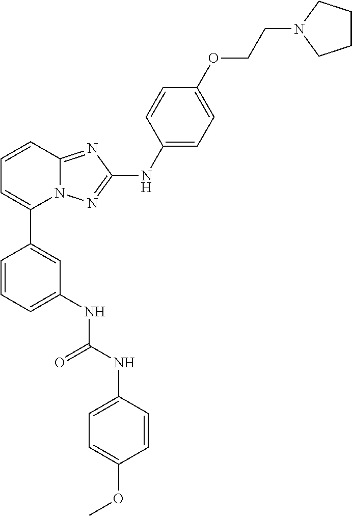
C1=CC2=NC(NC3=CC=C(OCCN4CCCC4)C=C3)=NN2C(C2=CC(NC(NC3=CC=C(OC)C=C3)=O)=CC=C2)=C1
